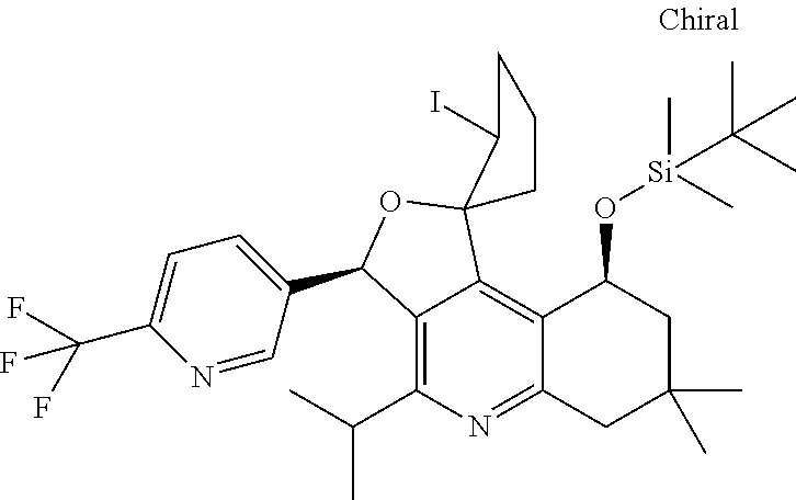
C1(C(C)C)=C2C(=C3C(=N1)CC(C)(C)CC3O[Si](C(C)(C)C)(C)C)C1(OC2C2=CC=C(C(F)(F)F)N=C2)CCCC1I
